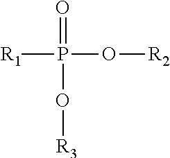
[R1]P(=O)(O[R2])O[R3]
